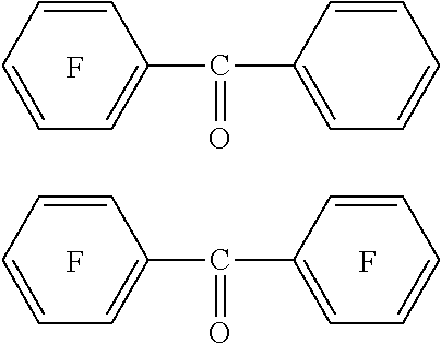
C1=CC=CC=C1C(C1=CC=CC=C1)=O.F.C1=CC=CC=C1C(C1=CC=CC=C1)=O.F.F
